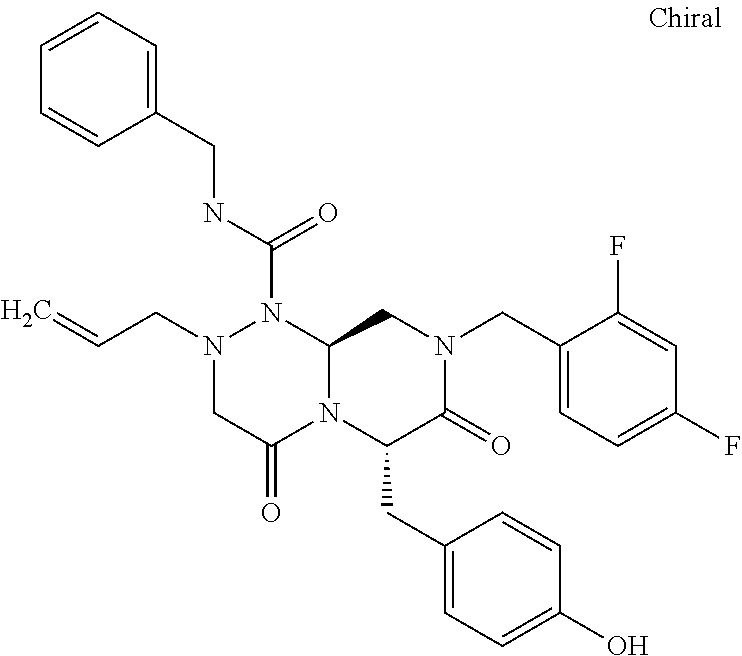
N1(CC=C)CC(=O)N2C(N1C(NCC1=CC=CC=C1)=O)CN(CC1=CC=C(F)C=C1F)C(=O)C2CC1=CC=C(O)C=C1
